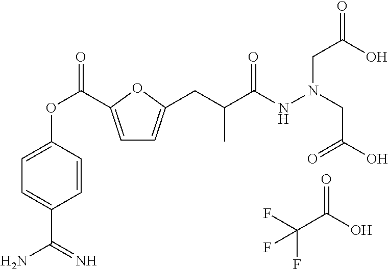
FC(C(O)=O)(F)F.C1=C(C(OC2=CC=C(C(=N)N)C=C2)=O)OC(CC(C(NN(CC(=O)O)CC(O)=O)=O)C)=C1
